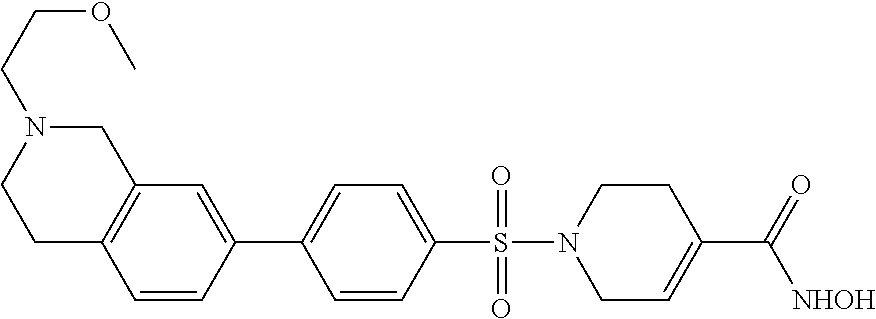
C1C=C(C([NHOH])=O)CCN1S(=O)(=O)C1=CC=C(C2=CC3=C(C=C2)CCN(CCOC)C3)C=C1
